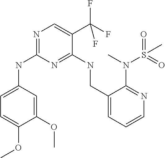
C1(OC)=CC(NC2=NC=C(C(F)(F)F)C(NCC3=CC=CN=C3N(C)S(=O)(C)=O)=N2)=CC=C1OC
